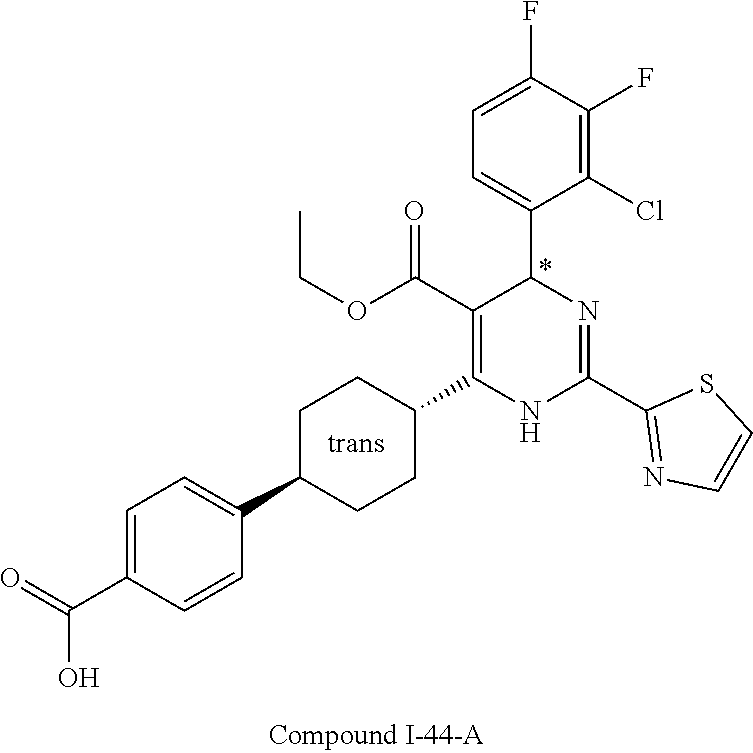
C1(F)=C(Cl)C(C2N=C(C3=NC=CS3)NC(C3CCC(C4=CC=C(C(=O)O)C=C4)CC3)=C2C(OCC)=O)=CC=C1F
